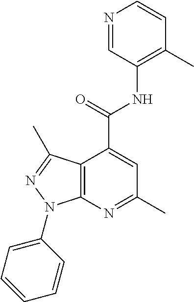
N1=CC(NC(=O)C2=CC(C)=NC3=C2C(C)=NN3C2=CC=CC=C2)=C(C)C=C1
